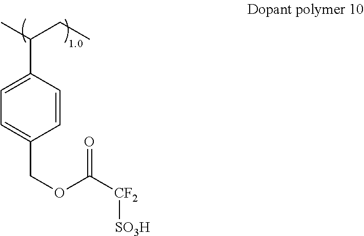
CC(CC)C1=CC=C(COC([CF2][SO3H])=O)C=C1
